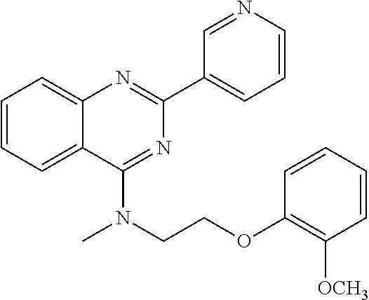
C1=CC=C2C(=C1)N=C(C1=CC=CN=C1)N=C2N(CCOC1=C([OCH3])C=CC=C1)C
